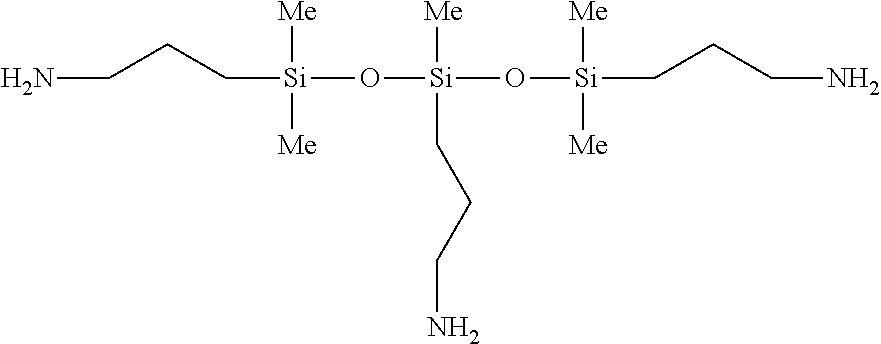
NCCC[Si]([Me])([Me])O[Si]([Me])(CCCN)O[Si](CCCN)([Me])[Me]
